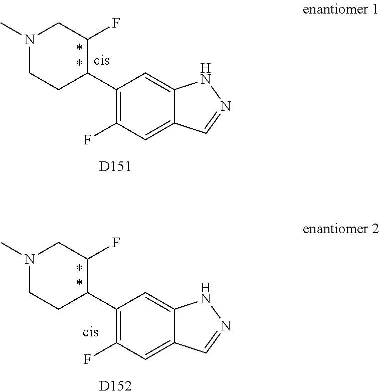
[D151].C1(C2C(F)CN(C)CC2)=C(F)C=C2C(=C1)NN=C2.[D152].C1(C2C(F)CN(C)CC2)=C(F)C=C2C(=C1)NN=C2
